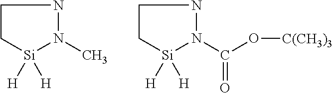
C1C[Si]([H])([H])N(C)N1.C1C[Si]([H])([H])N(C(O[C(CH3)3])=O)N1
